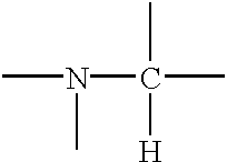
N(C(C)(C)[H])(C)C
